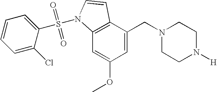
C1=C(CN2CCN([H])CC2)C2=C(C=C1OC)N(S(=O)(=O)C1=CC=CC=C1Cl)C=C2
